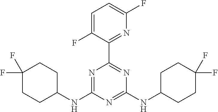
N1=C(NC2CCC(F)(F)CC2)N=C(NC2CCC(F)(F)CC2)N=C1C1=NC(F)=CC=C1F
